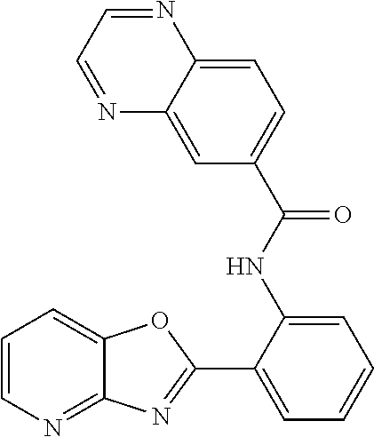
C1=CN=C2C(=C1)OC(C1=CC=CC=C1NC(C1=CC=C3C(=C1)N=CC=N3)=O)=N2
